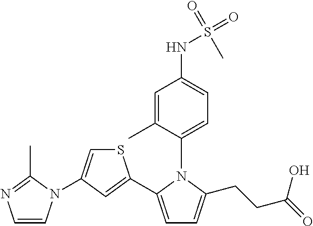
C1=C(C2=CC(N3C=CN=C3C)=CS2)N(C2=CC=C(NS(=O)(=O)C)C=C2C)C(CCC(=O)O)=C1
